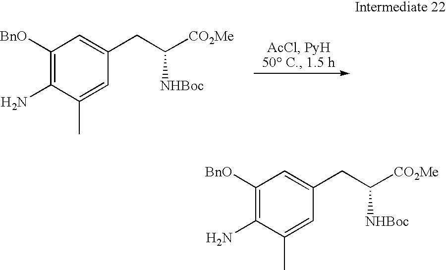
C1([BnO])=C(N)C(C)=CC(CC([CO2Me])[NHBoc])=C1.C1([BnO])=C(N)C(C)=CC(CC([CO2Me])[NHBoc])=C1
